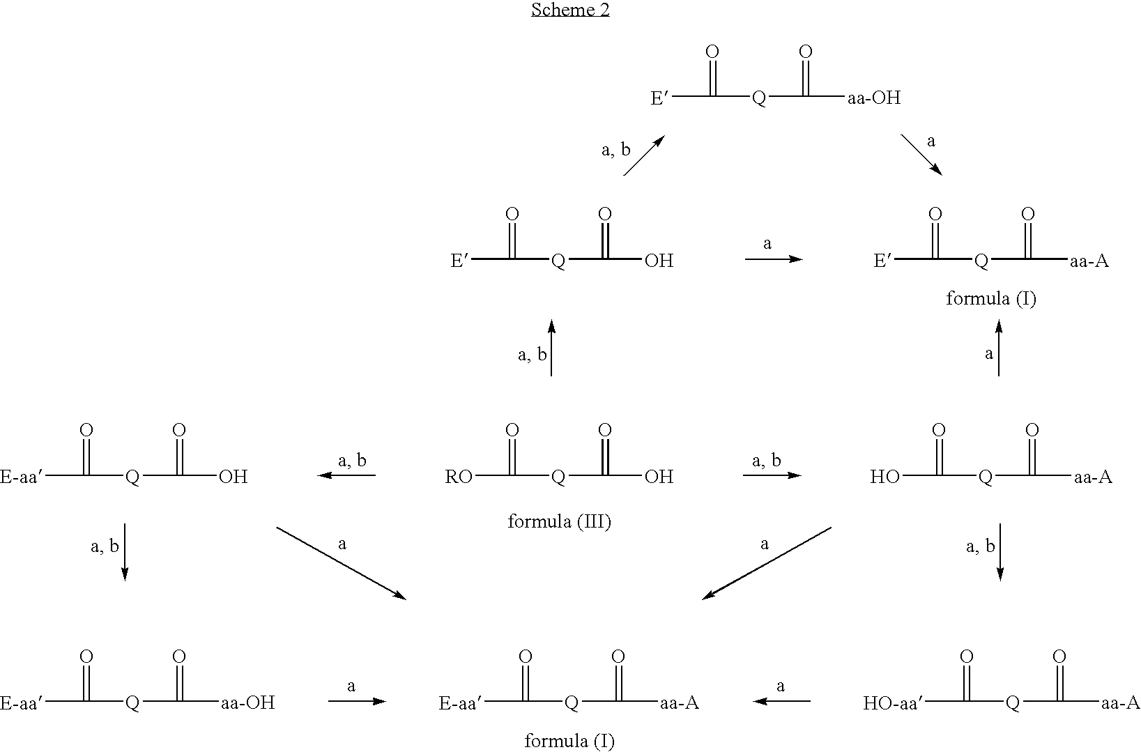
[E-aa]C(=O)[Q]C(=O)[aa-A].[E-aa]C(=O)[Q]C(=O)[aa-OH].[HO-aa]C(=O)[Q]C(=O)[aa-A].[E]C(=O)[Q]C(=O)[aa-A].[E]C(=O)[Q]C(=O)O.[E]C(=O)[Q]C(=O)[aa-OH].[RO]C(=O)[Q]C(=O)O.[E-aa]C(=O)[Q]C(=O)O.OC(=O)[Q]C(=O)[aa-A]
